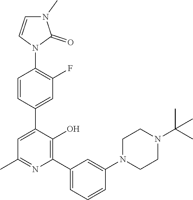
C1=CC(C2=CC(C)=NC(C3=CC=CC(N4CCN(C(C)(C)C)CC4)=C3)=C2O)=CC(F)=C1N1C(=O)N(C)C=C1
